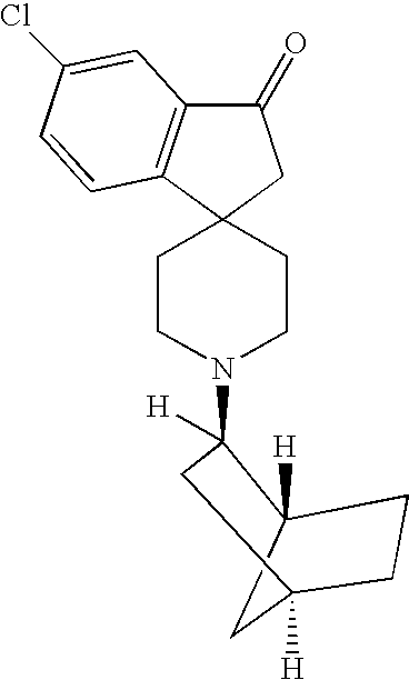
C12([H])CC([H])(CC1)CC2(N1CCC2(C3=C(C(=O)C2)C=C(Cl)C=C3)CC1)[H]
